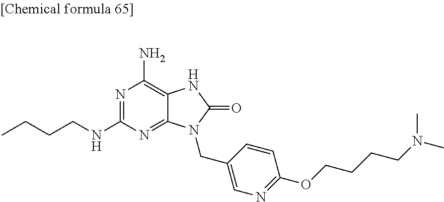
N1=C(NCCCC)N=C2C(=C1N)NC(=O)N2CC1=CN=C(OCCCCN(C)C)C=C1
